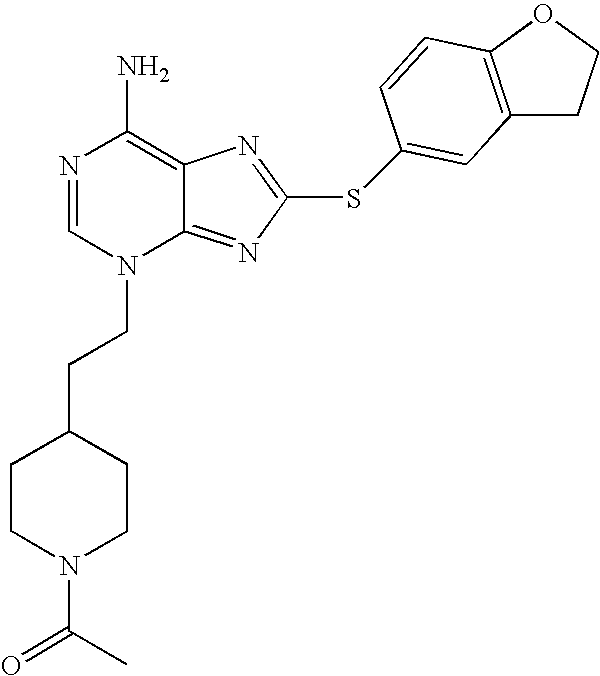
N1=CN(CCC2CCN(C(=O)C)CC2)C2=NC(SC3=CC4=C(OCC4)C=C3)=NC2=C1N
